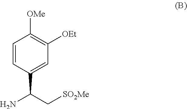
C1=CC(C(C[SO2Me])N)=CC([OEt])=C1[OMe]
